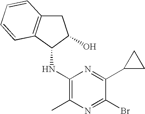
C1(NC2C3=C(CC2O)C=CC=C3)=C(C)N=C(Br)C(C2CC2)=N1
